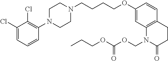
C1(Cl)=CC=CC(N2CCN(CCCCOC3=CC4=C(C=C3)CCC(=O)N4COC(=O)OCCC)CC2)=C1Cl
